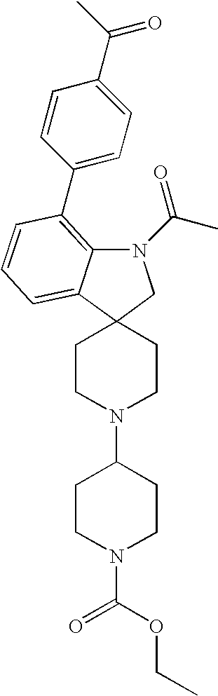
N1(C(C)=O)C2=C(C3=CC=C(C(C)=O)C=C3)C=CC=C2C2(C1)CCN(C1CCN(C(=O)OCC)CC1)CC2
